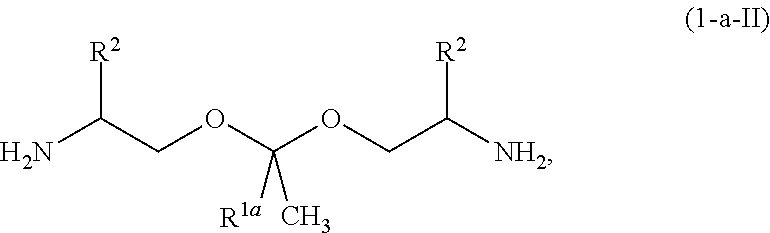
NC(COC(OCC([NH2])[R2])(C)[R1a])[R2]
